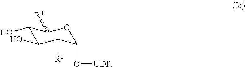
C1(O)C(O)C([R1])C(O[UDP])OC1[R4]
